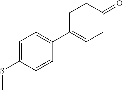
C1(=O)CCC(C2=CC=C(SC)C=C2)=CC1
